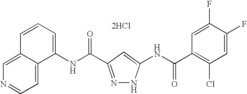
[2HCl].C12=CC=NC=C1C=CC=C2NC(=O)C1=NNC(NC(C2=C(Cl)C=C(F)C(F)=C2)=O)=C1
